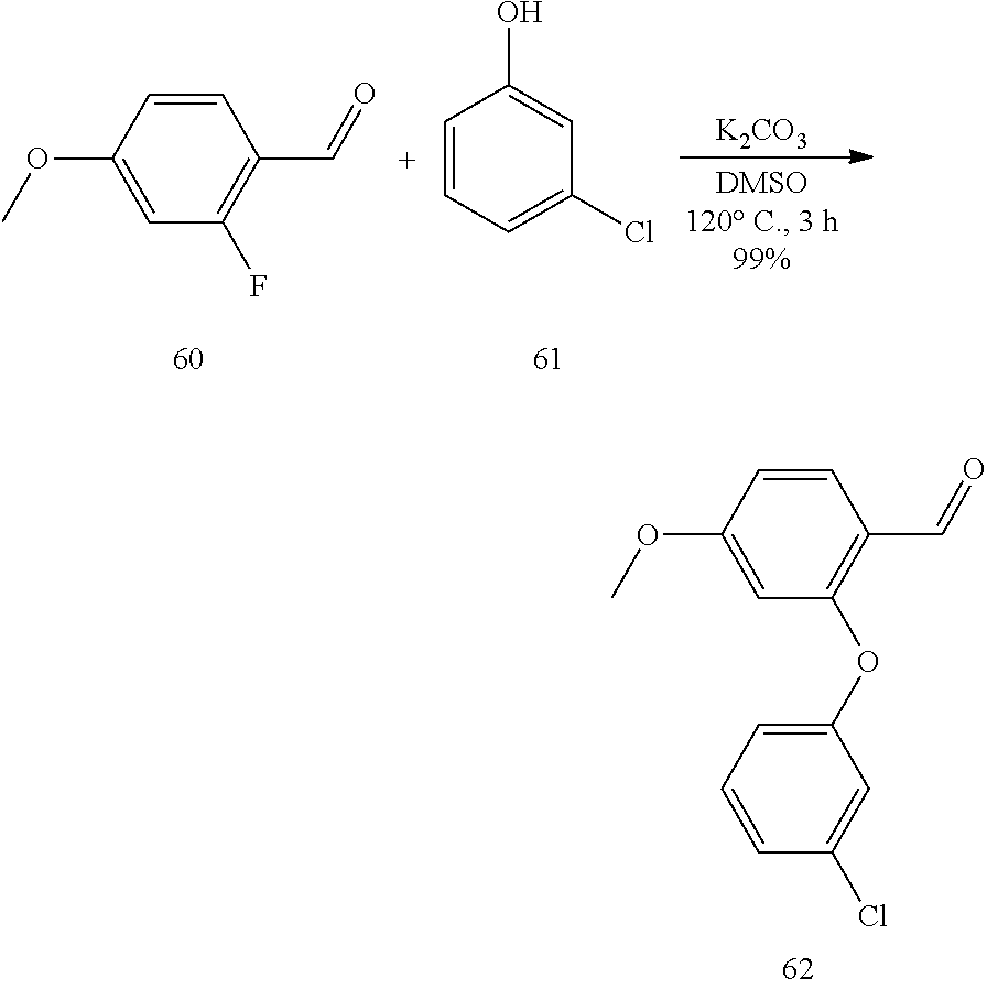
[K2CO3].C1=CC=C(Cl)C=C1O.C1=CC(OC)=CC(F)=C1C=O.C1(OC2=C(C=O)C=CC(OC)=C2)=CC=CC(Cl)=C1
